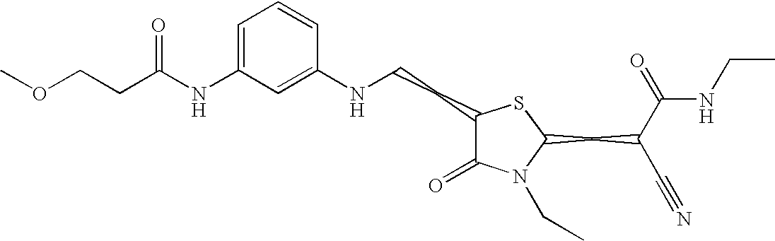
C1=C(NC(CCOC)=O)C=C(NCCC2C(=O)N(CC)C(CC(C#N)C(=O)NCC)S2)C=C1
